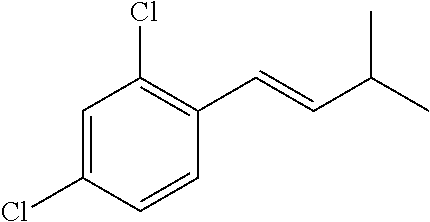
C1=C(Cl)C=CC(C=CC(C)C)=C1Cl
